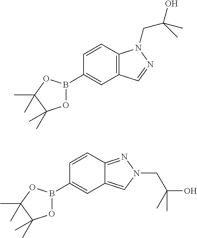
C1=CC(B2OC(C)(C)C(C)(C)O2)=CC2=C1N(CC(C)(O)C)N=C2.C1=CC(B2OC(C)(C)C(C)(C)O2)=CC2=CN(CC(O)(C)C)N=C12
